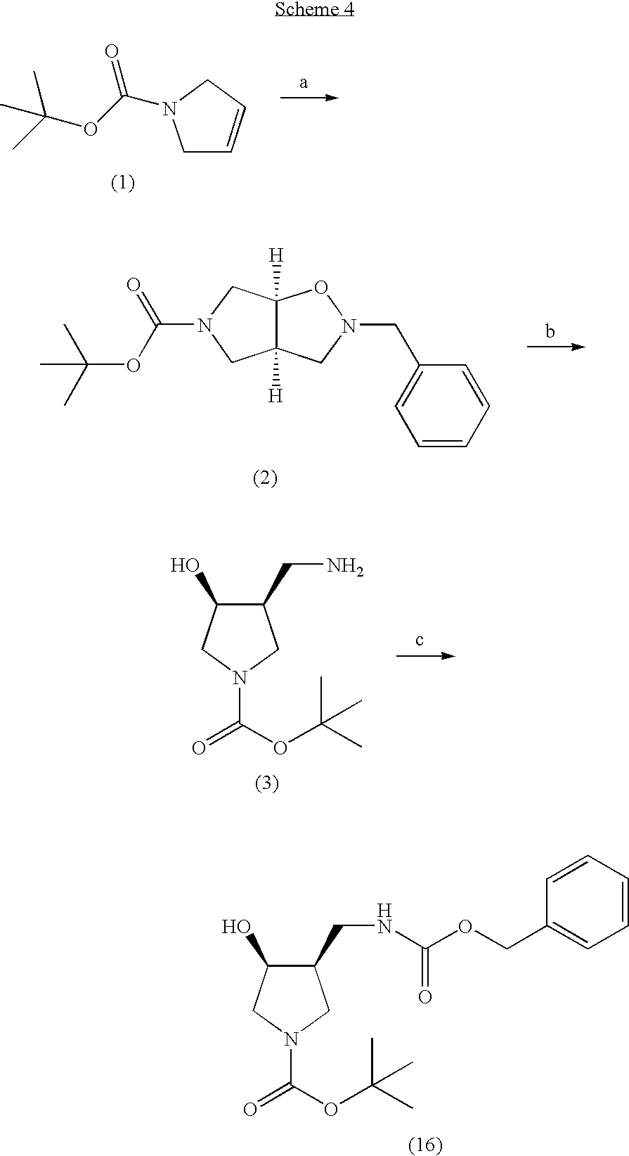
C1C=CCN1C(OC(C)(C)C)=O.C1N(C(=O)OC(C)(C)C)CC2([H])C1([H])ON(CC1=CC=CC=C1)C2.C1(CN)C(O)CN(C(=O)OC(C)(C)C)C1.c.C1(CNC(OCC2=CC=CC=C2)=O)C(O)CN(C(=O)OC(C)(C)C)C1
